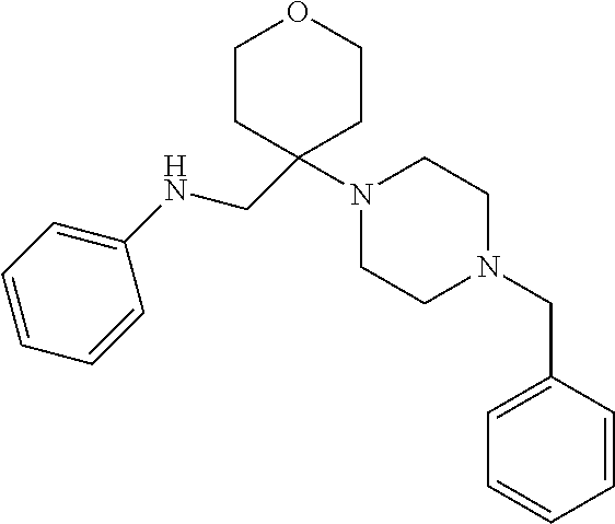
C1CC(N2CCN(CC3=CC=CC=C3)CC2)(CNC2=CC=CC=C2)CCO1
